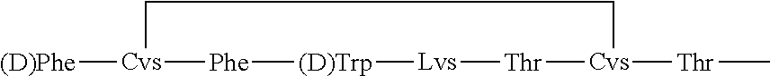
[(D)Phe][Cvs]1[Phe][(D)Trp][Lvs][Thr][Cvs]([Thr]C)CC1
